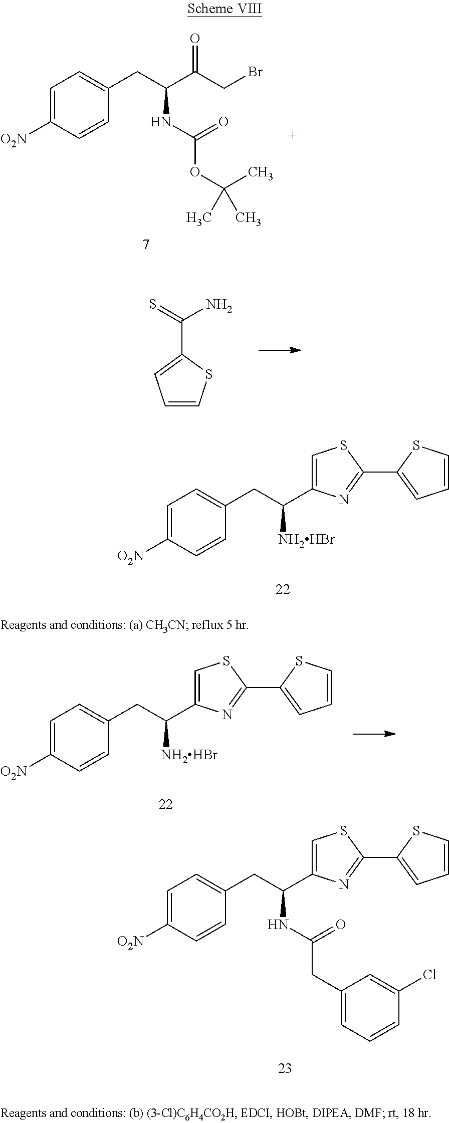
C1=C(C(CC2=CC=C([O2N])C=C2)[NH2HBr])N=C(C2=CC=CS2)S1.C(C(CC1=CC=C([O2N])C=C1)NC(OC(C)(C)C)=O)(CBr)=O.C1=CSC(C(=S)N)=C1.C1=C(C(CC2=CC=C([O2N])C=C2)[NH2HBr])N=C(C2=CC=CS2)S1.C1=C(C(CC2=CC=C([O2N])C=C2)NC(=O)CC2=CC=CC(Cl)=C2)N=C(C2=CC=CS2)S1
